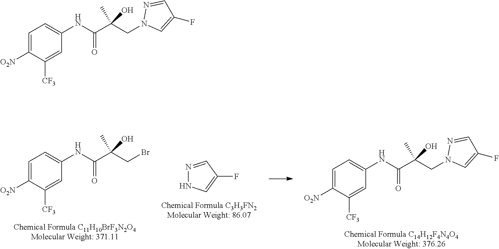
C1=C([O2N])C([CF3])=CC(NC(C(CN2C=C(F)C=N2)(C)O)=O)=C1.C1=C([O2N])C([CF3])=CC(NC(C(CBr)(C)O)=O)=C1.N1=CC(F)=CN1.C1=C([O2N])C([CF3])=CC(NC(C(CN2C=C(F)C=N2)(C)O)=O)=C1
